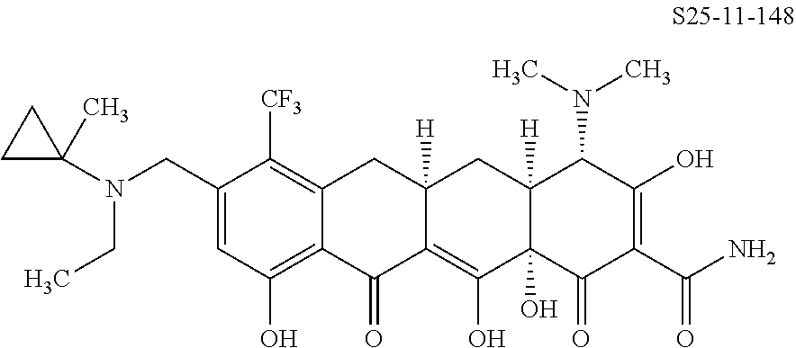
C1=C(CN(CC)C2(C)CC2)C([CF3])=C2C(=C1O)C(=O)C1=C(O)C3(O)C([H])(CC1([H])C2)C(N(C)C)C(O)=C(C(N)=O)C3=O
